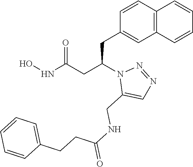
C1(CC(CC(NO)=O)N2C(CNC(=O)CCC3=CC=CC=C3)=CN=N2)=CC2=C(C=C1)C=CC=C2
